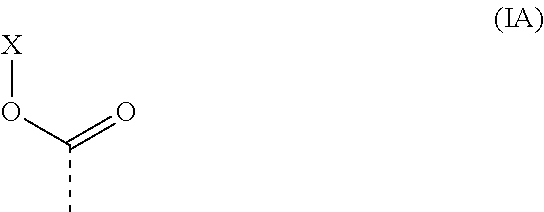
[X]OC(=O)C
